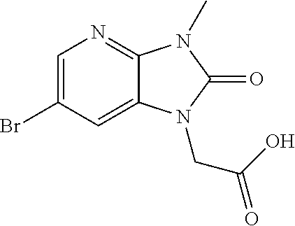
C1=C(Br)C=C2C(=N1)N(C)C(=O)N2CC(=O)O
